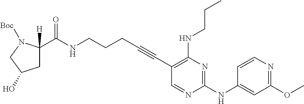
N(CCCC#CC1=C(NCCC)N=C(NC2=CC(OC)=NC=C2)N=C1)C(=O)C1([H])CC(O)CN1[Boc]
